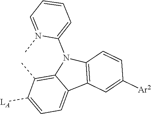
C12=C(C)C([LA])=CC=C1C1=C(N2C2=CC=CC=N2C)C=CC([Ar2])=C1
